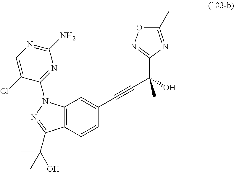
C12=C(C=CC(C#CC(O)(C)C3=NOC(C)=N3)=C1)C(C(O)(C)C)=NN2C1=NC(N)=NC=C1Cl
